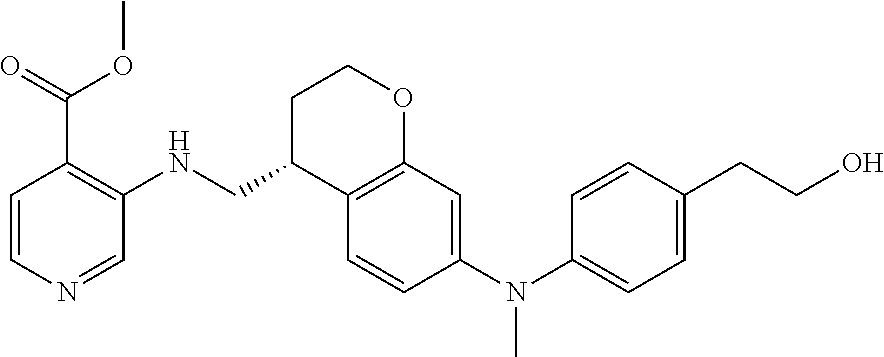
C(CO)C1=CC=C(N(C2=CC3=C(C=C2)C(CNC2=C(C(OC)=O)C=CN=C2)CCO3)C)C=C1
